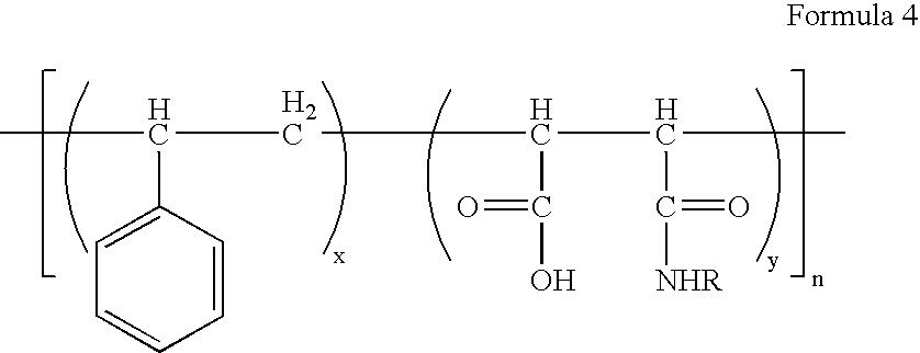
CC(CC(C(C)C(=O)[NHR])C(=O)O)C1=CC=CC=C1
